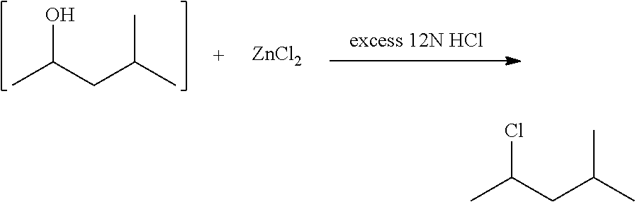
CC(CC(C)C)O.[ZnCl2].CC(CC(C)C)Cl
